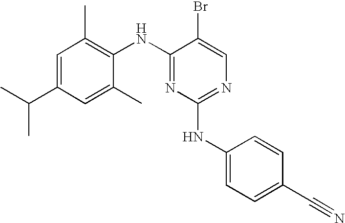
C1=C(C(C)C)C=C(C)C(NC2=NC(NC3=CC=C(C#N)C=C3)=NC=C2Br)=C1C
